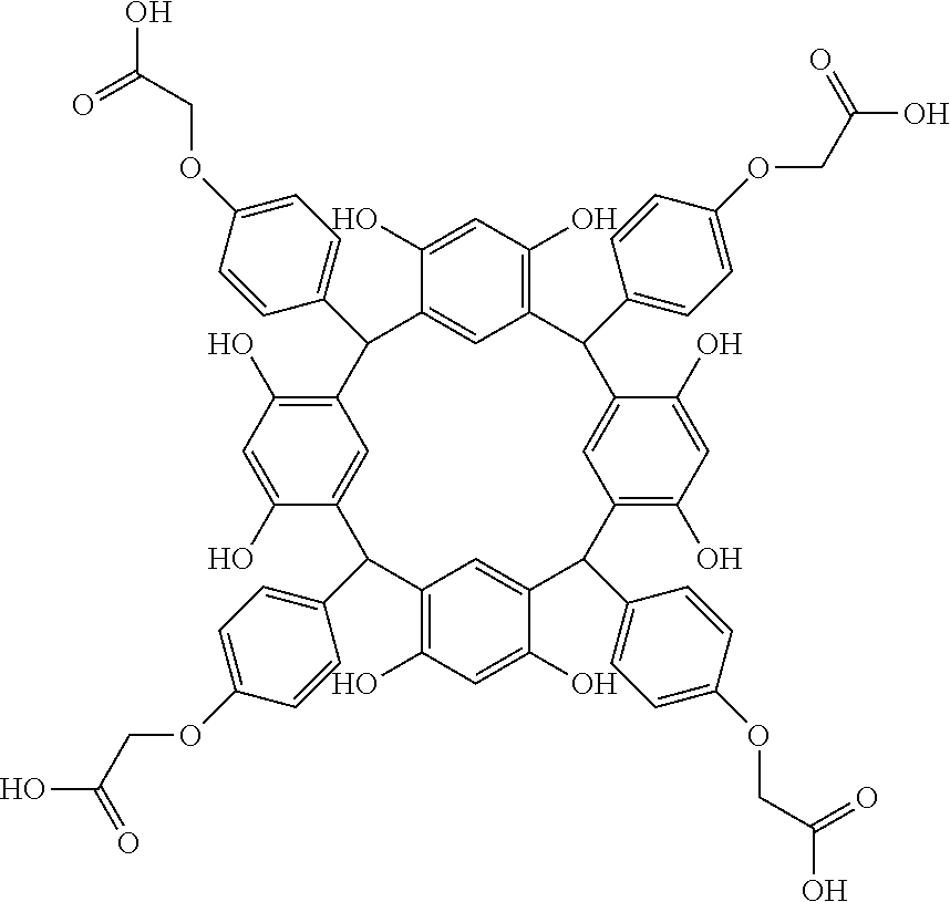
C1(O)=CC(O)=C2C=C1C(C1=CC=C(OCC(O)=O)C=C1)C1=C(O)C=C(O)C(=C1)C(C1=CC=C(OCC(O)=O)C=C1)C1=C(O)C=C(O)C(=C1)C(C1=CC=C(OCC(O)=O)C=C1)C1=C(O)C=C(O)C(=C1)C2C1=CC=C(OCC(O)=O)C=C1
